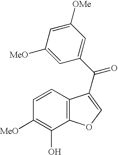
C1=CC2=C(C(O)=C1[MeO])OC=C2C(C1=CC([OMe])=CC([MeO])=C1)=O
